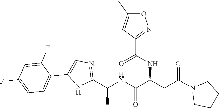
C1CN(C(CC(C(NC(C2=NC=C(C3=CC=C(F)C=C3F)N2)C)=O)NC(C2=NOC(C)=C2)=O)=O)CC1
